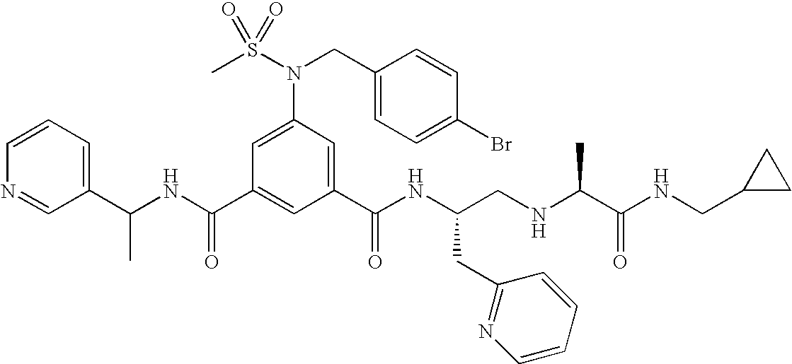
C1(C(NC(C2=CC(C(NC(CNC(C(NCC3CC3)=O)C)CC3=NC=CC=C3)=O)=CC(N(S(C)(=O)=O)CC3=CC=C(Br)C=C3)=C2)=O)C)=CC=CN=C1
